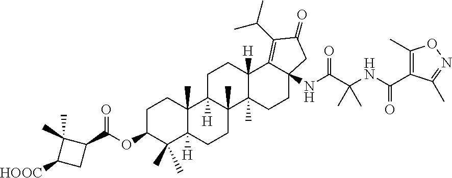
C1C(OC(=O)C2C(C)(C)C([HOOC])C2)C(C)(C)C2([H])C(C)(C1)C1([H])C(C)(CC2)C2(C)C([H])(CC1)C1=C(C(C)C)C(=O)CC1(NC(C(NC(=O)C1=C(C)ON=C1C)(C)C)=O)CC2
